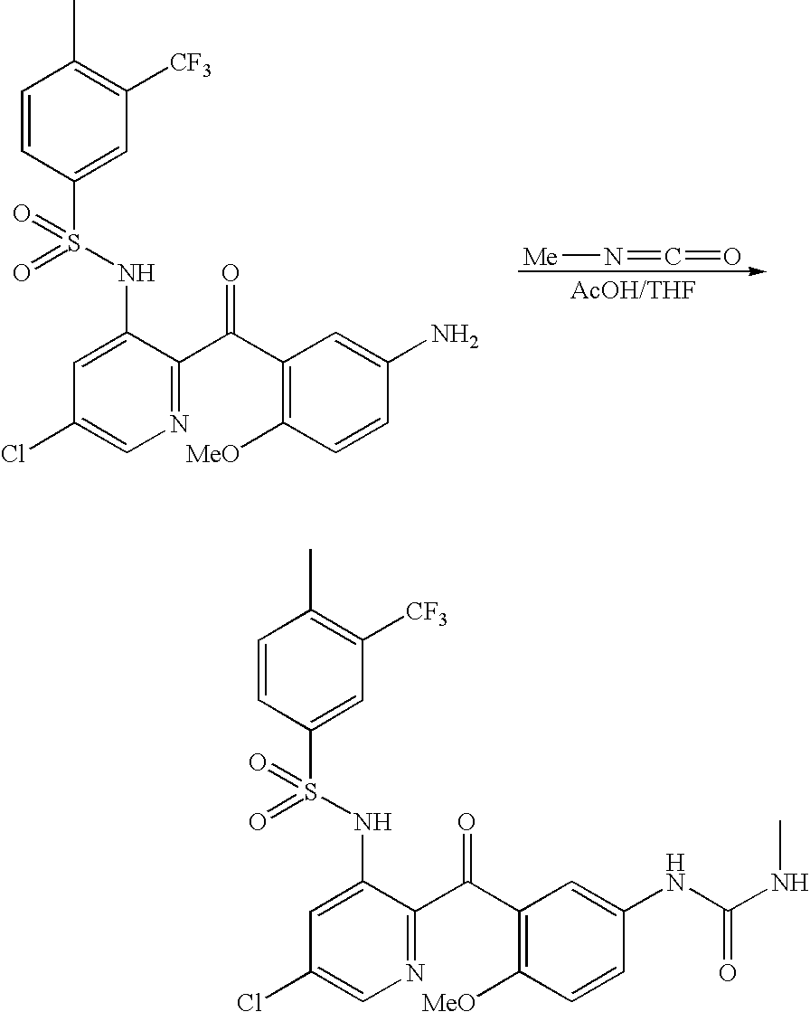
C1(Cl)=CN=C(C(C2=C([MeO])C=CC(N)=C2)=O)C(NS(=O)(=O)C2=CC([CF3])=C(C)C=C2)=C1.[Me]N=C=O.C1(Cl)=CN=C(C(C2=C([MeO])C=CC(NC(=O)NC)=C2)=O)C(NS(=O)(=O)C2=CC([CF3])=C(C)C=C2)=C1
